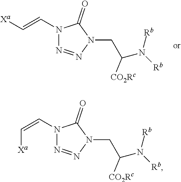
C(C(N([Rb])[Rb])[CO2Rc])N1N=NN(C=C[Xa])C1=O.C(C(N([Rb])[Rb])[CO2Rc])N1N=NN(C=C[Xa])C1=O
